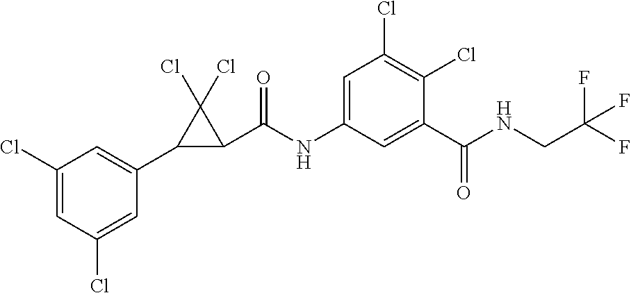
C1(Cl)=CC(Cl)=CC(C2C(C(NC3=CC(Cl)=C(Cl)C(C(NCC(F)(F)F)=O)=C3)=O)C2(Cl)Cl)=C1
